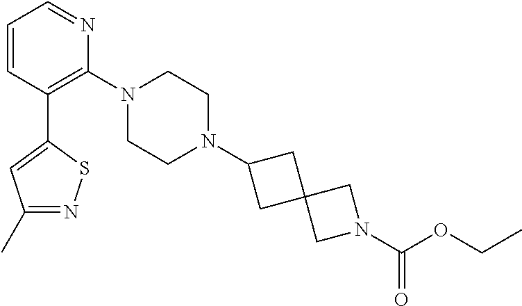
C1=CC(C2=CC(C)=NS2)=C(N2CCN(C3CC4(C3)CN(C(=O)OCC)C4)CC2)N=C1
